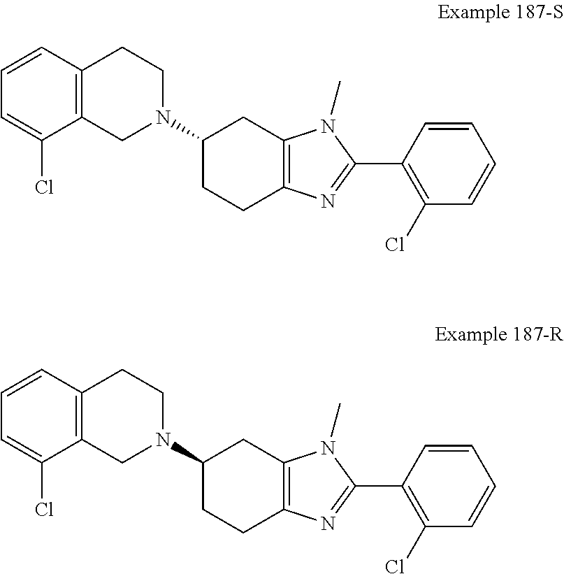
C12=C(N=C(C3=C(Cl)C=CC=C3)N1C)CCC(N1CCC3=C(C1)C(Cl)=CC=C3)C2.C12=C(N=C(C3=C(Cl)C=CC=C3)N1C)CCC(N1CCC3=C(C1)C(Cl)=CC=C3)C2
